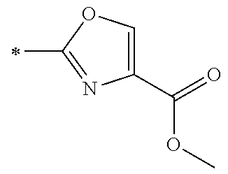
C1(C(=O)OC)=COC(C)=N1
